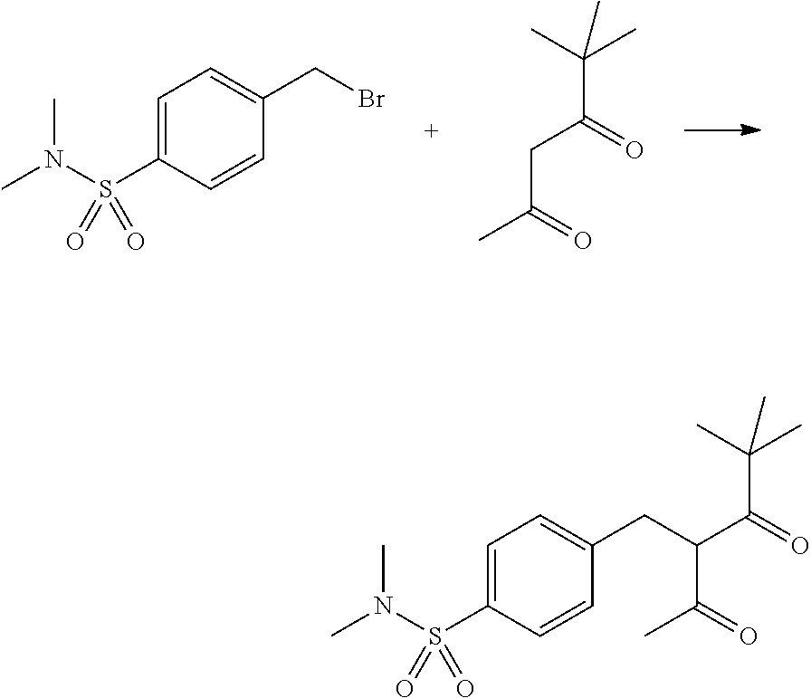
C1=C(S(N(C)C)(=O)=O)C=CC(CBr)=C1.CC(CC(=O)C(C)(C)C)=O.C1=C(S(N(C)C)(=O)=O)C=CC(CC(C(=O)C)C(C(C)(C)C)=O)=C1
